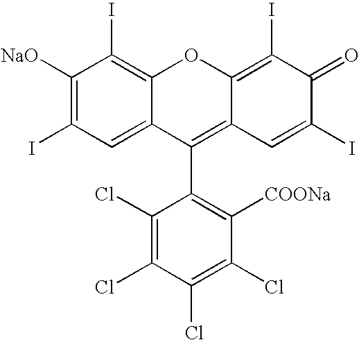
C1([NaO])=C(I)C=C2C(=C1I)OC1=C(I)C(=O)C(I)=CC1=C2C1=C([COONa])C(Cl)=C(Cl)C(Cl)=C1Cl
